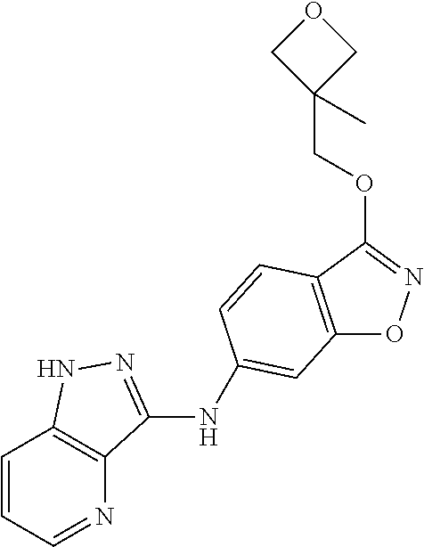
C12=C(C(OCC3(C)COC3)=NO1)C=CC(NC1=NNC3=C1N=CC=C3)=C2
